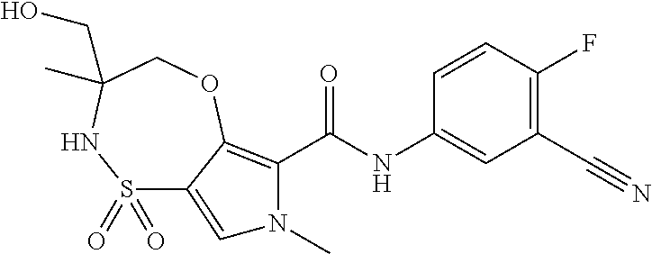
S1(=O)(=O)C2=CN(C)C(C(NC3=CC(C#N)=C(F)C=C3)=O)=C2OCC(C)(CO)N1
